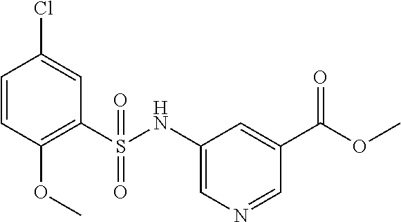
C1=CC(OC)=C(S(NC2=CN=CC(C(OC)=O)=C2)(=O)=O)C=C1Cl
